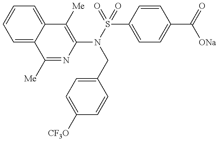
C1=C2C(=CC=C1)C([Me])=C(N(S(=O)(C1=CC=C(C(=O)[ONa])C=C1)=O)CC1=CC=C([CF3O])C=C1)N=C2[Me]
